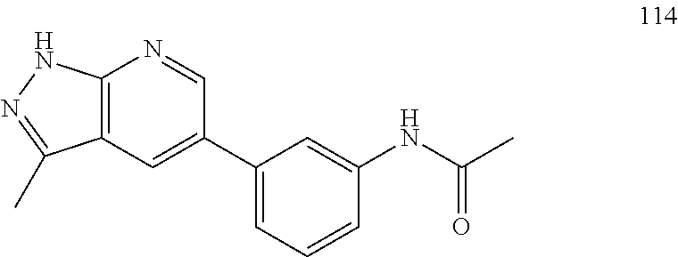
C12=C(C=C(C3=CC=CC(NC(=O)C)=C3)C=N1)C(C)=NN2
